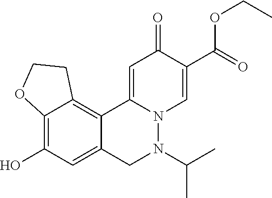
C12=C(O)C=C3C(=C1CCO2)C1=CC(=O)C(C(=O)OCC)=CN1N(C(C)C)C3
